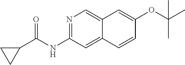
N1=C(NC(C2CC2)=O)C=C2C(=C1)C=C(OC(C)(C)C)C=C2
